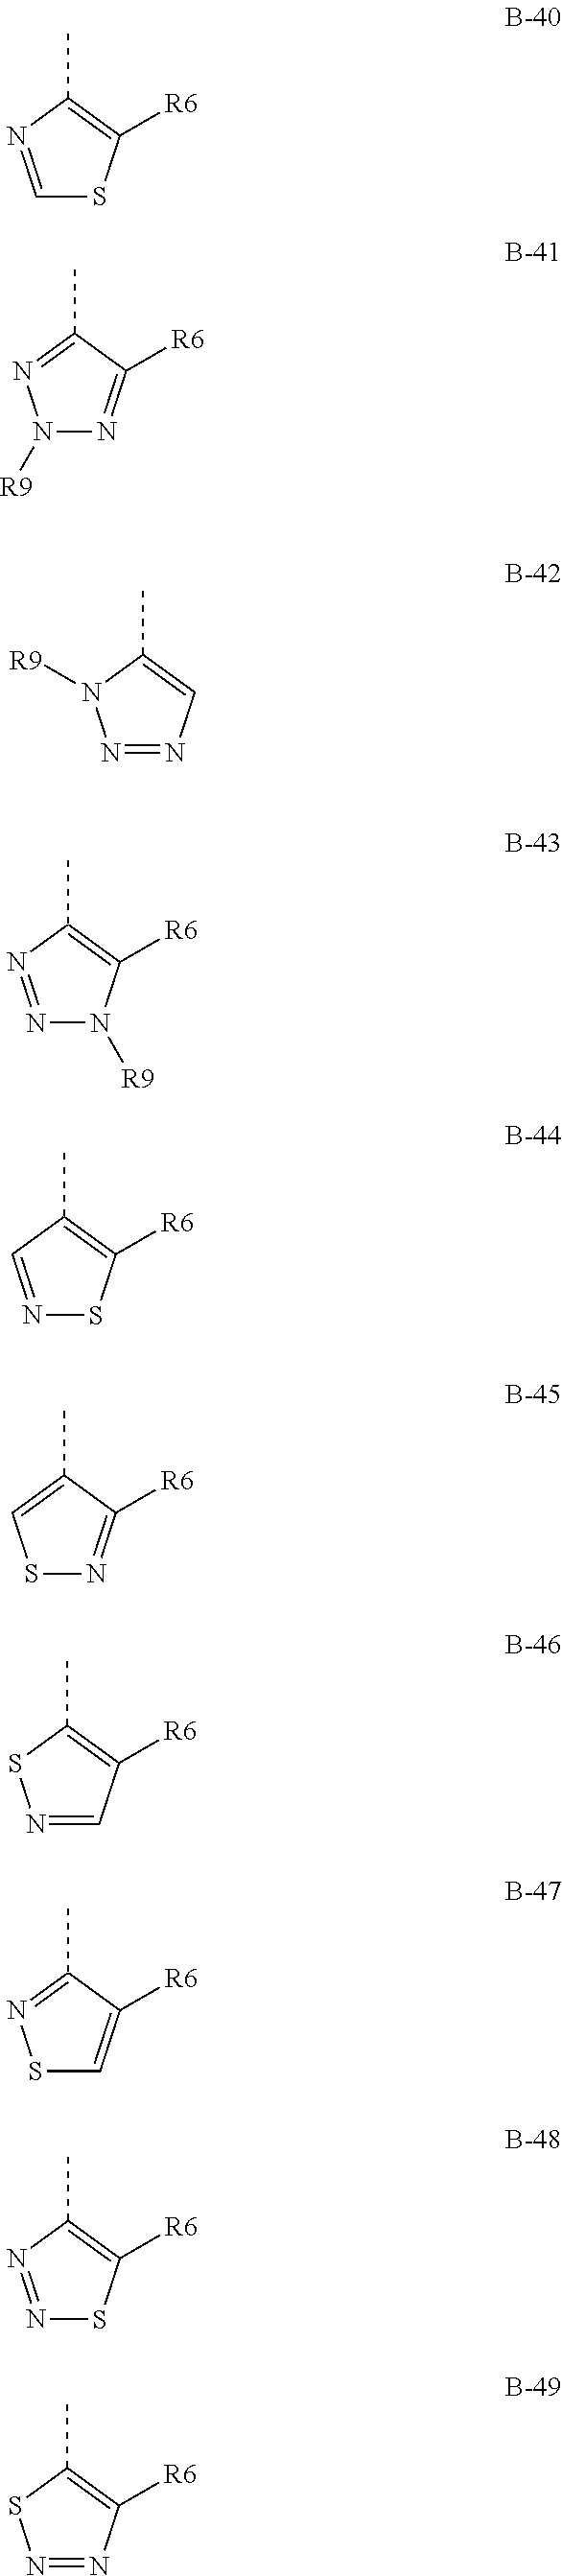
CC1=C([R6])SC=N1.CC1=NN([R9])N=C1[R6].CC1=CN=NN1[R9].CC1=C([R6])N([R9])N=N1.CC1=C([R6])SN=C1.CC1=CSN=C1[R6].CC1=C([R6])C=NS1.CC1=NSC=C1[R6].CC1=C([R6])SN=N1.CC1=C([R6])N=NS1
